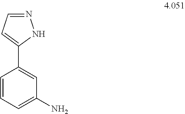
C1=CC=C(N)C=C1C1=CC=NN1
